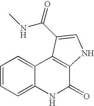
C1=CC=C2C(=C1)C1=C(C(=O)N2)NC=C1C(=O)NC
